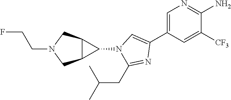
C1=C(C2=CN(C3C4C3CN(CCF)C4)C(CC(C)C)=N2)C=C([CF3])C(N)=N1
